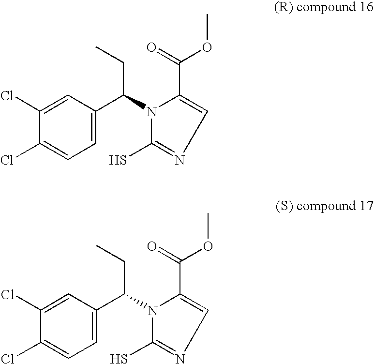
C1(Cl)=CC(C(N2C(C(=O)OC)=CN=C2S)CC)=CC=C1Cl.C1(Cl)=CC(C(N2C(C(=O)OC)=CN=C2S)CC)=CC=C1Cl
